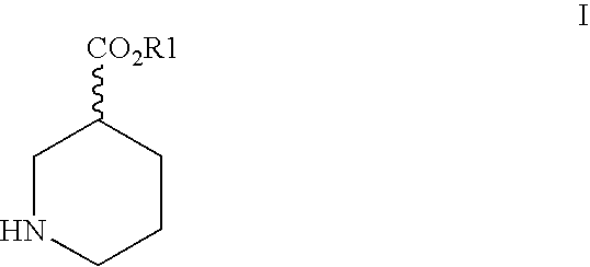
C1NCCCC1[CO2R1]
